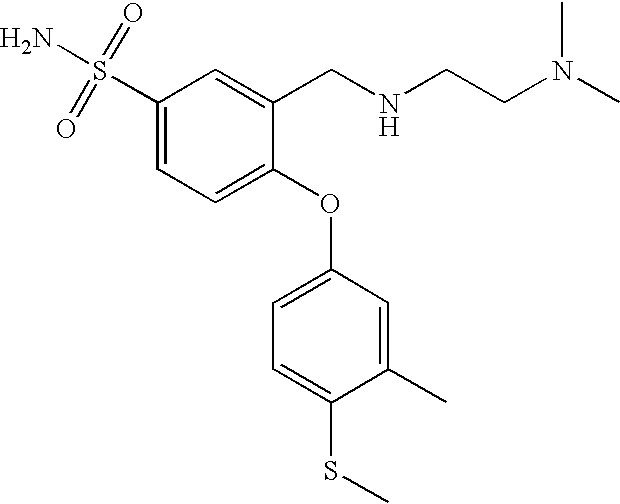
C1(S(N)(=O)=O)=CC=C(OC2=CC=C(SC)C(C)=C2)C(CNCCN(C)C)=C1
